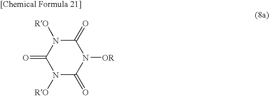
N1([RO])C(=O)N([OR])C(=O)N([RO])C1=O
